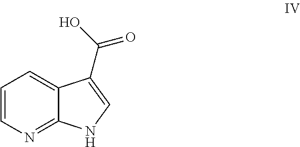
C1=CN=C2C(=C1)C(C(O)=O)=CN2
